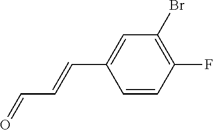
C1=CC(F)=C(Br)C=C1C=CC=O
